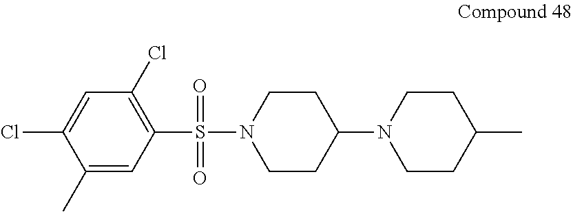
C1(S(N2CCC(N3CCC(C)CC3)CC2)(=O)=O)=C(Cl)C=C(Cl)C(C)=C1
